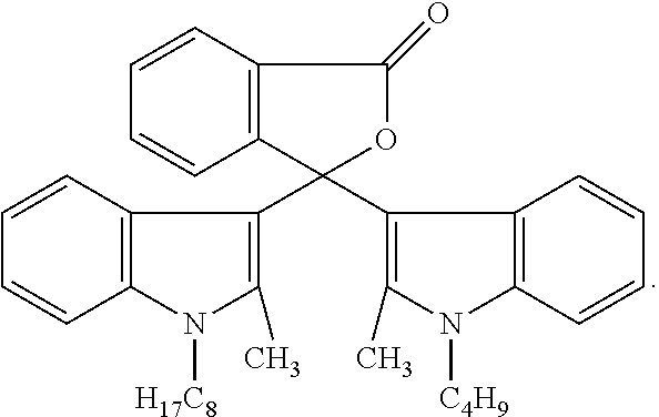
C1=CC2=C(C=C1)C(C1=C(C)N([H17C8])C3=C1C=CC=C3)(C1=C(C)N([C4H9])C3=C1C=CC=C3)OC2=O
